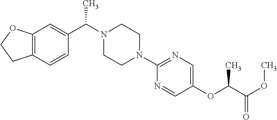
C12=C(C=CC(C(N3CCN(C4=NC=C(OC(C(=O)OC)C)C=N4)CC3)C)=C1)CCO2
